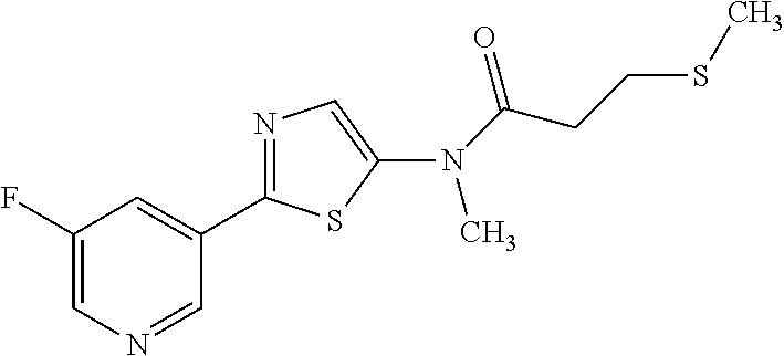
C1=C(F)C=C(C2=NC=C(N(C(CCSC)=O)C)S2)C=N1
